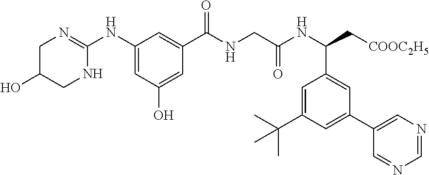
C1(NC2=NCC(O)CN2)=CC(O)=CC(C(NCC(NC(C[COOC2H5])C2=CC(C3=CN=CN=C3)=CC(C(C)(C)C)=C2)=O)=O)=C1
